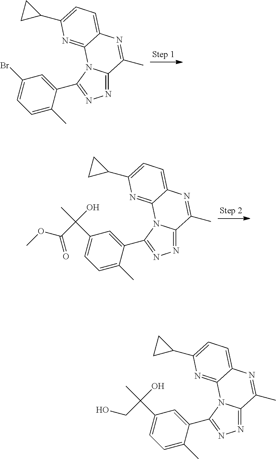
N1=C2N(C(C3=CC(Br)=CC=C3C)=N1)C1=NC(C3CC3)=CC=C1N=C2C.N1=C2N(C(C3=CC(C(C)(O)C(=O)OC)=CC=C3C)=N1)C1=NC(C3CC3)=CC=C1N=C2C.N1=C2N(C(C3=CC(C(C)(O)CO)=CC=C3C)=N1)C1=NC(C3CC3)=CC=C1N=C2C
